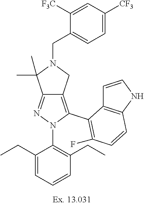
C12=NN(C3=C(CC)C=CC=C3CC)C(C3=C(F)C=CC4=C3C=CN4)=C1CN(CC1=CC=C([CF3])C=C1[F3C])C2(C)C
